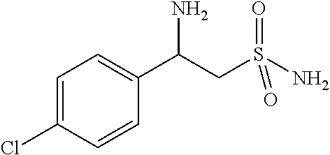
C1=C(Cl)C=CC(C(N)CS(=O)(N)=O)=C1
